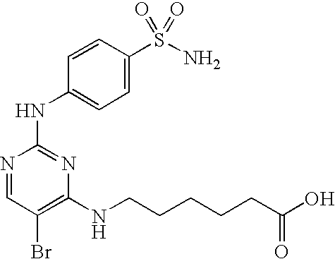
N1=CC(Br)=C(NCCCCCC(O)=O)N=C1NC1=CC=C(S(N)(=O)=O)C=C1
